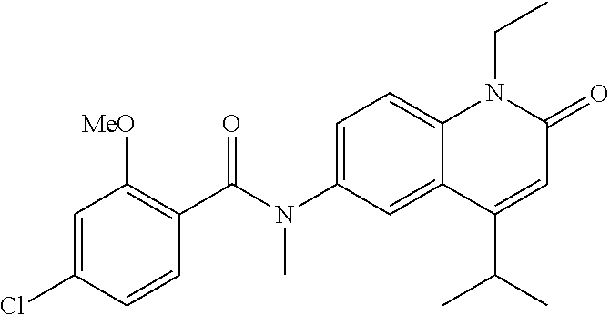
C1(C(N(C2=CC=C3C(=C2)C(C(C)C)=CC(=O)N3CC)C)=O)=C([MeO])C=C(Cl)C=C1
